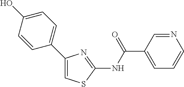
C1(C2=CC=C(O)C=C2)=CSC(NC(C2=CC=CN=C2)=O)=N1
